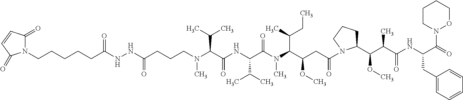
N1(CCCCCC(NNC(CCCN(C(C(NC(C(N(C(C(OC)CC(=O)N2CCCC2C(C(C(NC(CC2=CC=CC=C2)C(=O)N2CCCCO2)=O)C)OC)C(CC)C)C)=O)C(C)C)=O)C(C)C)C)=O)=O)C(=O)C=CC1=O
